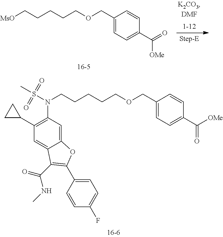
[MsO]CCCCCOCC1=CC=C(C(=O)[OMe])C=C1.N(CCCCCOCC1=CC=C(C([OMe])=O)C=C1)(S(C)(=O)=O)C1=C(C2CC2)C=C2C(=C1)OC(C1=CC=C(F)C=C1)=C2C(=O)NC
